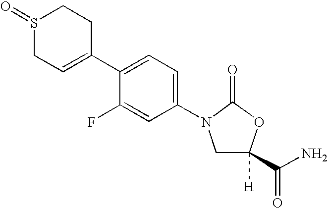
C1C=C(C2=CC=C(N3CC(C(N)=O)([H])OC3=O)C=C2F)CCS1=O
